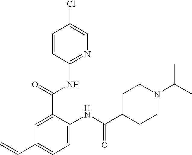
C1(C(=O)NC2=NC=C(Cl)C=C2)=CC(C=C)=CC=C1NC(C1CCN(C(C)C)CC1)=O
